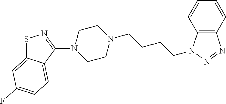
N1(C2=NSC3=CC(F)=CC=C23)CCN(CCCCN2C3=C(N=N2)C=CC=C3)CC1
